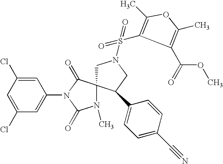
C1=C(Cl)C=C(N2C(=O)N(C)C3(C2=O)CN(S(=O)(=O)C2=C(C)OC(C)=C2C(=O)OC)CC3C2=CC=C(C#N)C=C2)C=C1Cl
